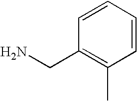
C1=CC=CC(C)=C1CN
